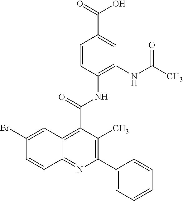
C1=CC(NC(C2=C3C(=NC(C4=CC=CC=C4)=C2C)C=CC(Br)=C3)=O)=C(NC(C)=O)C=C1C(=O)O
